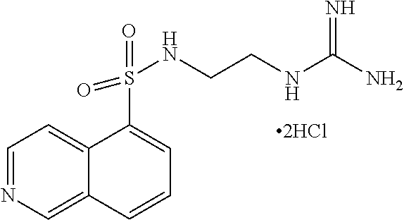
C1=NC=C2C(=C1)C(S(=O)(NCCNC(N)=N)=O)=CC=C2
